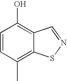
C1=CC(C)=C2C(=C1O)C=NS2
